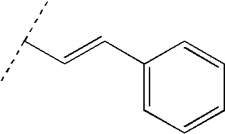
C(C(C)C)=CC1=CC=CC=C1
